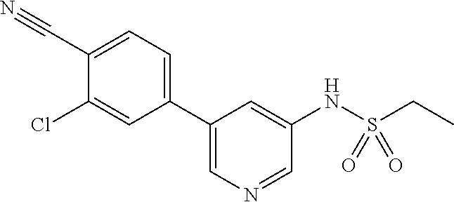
C1(Cl)=CC(C2=CN=CC(NS(CC)(=O)=O)=C2)=CC=C1C#N
